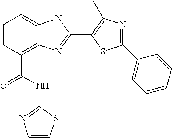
C1=CC(C(NC2=NC=CS2)=O)=C2C(=C1)NC(C1=C(C)N=C(C3=CC=CC=C3)S1)=N2
